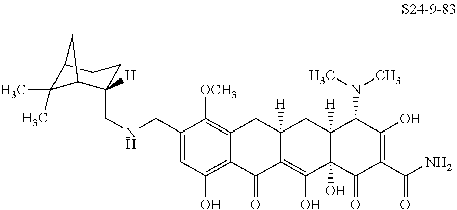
C1=C(CNCC2([H])C3C(C)(C)C(CC2)C3)C([OCH3])=C2C(=C1O)C(=O)C1=C(O)C3(O)C([H])(CC1([H])C2)C(N(C)C)C(O)=C(C(N)=O)C3=O
